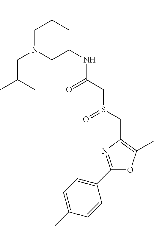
C(NC(CS(CC1=C(C)OC(C2=CC=C(C)C=C2)=N1)=O)=O)CN(CC(C)C)CC(C)C
